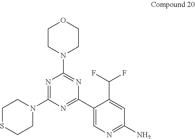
C1SCCN(C2=NC(N3CCOCC3)=NC(C3=CN=C(N)C=C3C(F)F)=N2)C1
